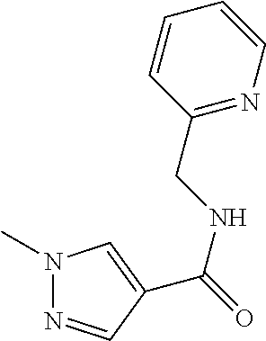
N1(C)N=CC(C(NCC2=NC=CC=C2)=O)=C1
